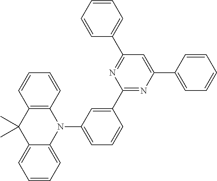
C1=CC=CC(C2=NC(C3=CC(N4C5=C(C(C)(C)C6=CC=CC=C46)C=CC=C5)=CC=C3)=NC(C3=CC=CC=C3)=C2)=C1
